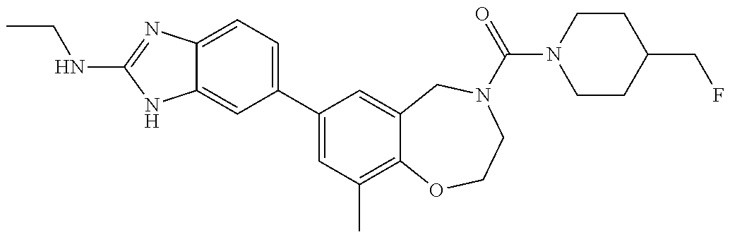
C12=CC=C(C3=CC(C)=C4C(=C3)CN(C(N3CCC(CF)CC3)=O)CCO4)C=C1NC(NCC)=N2
